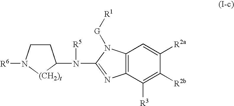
[R6]N1CCC(N([R5])C2=NC3=C(N2[G][R1])C=C([R2a])C([R2b])=C3[R3])[(CH2)t]1
